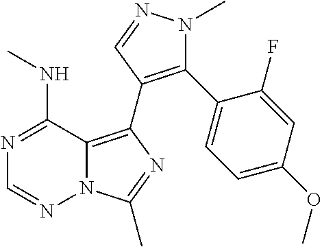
N12C(=C(C3=C(C4=CC=C(OC)C=C4F)N(C)N=C3)N=C1C)C(NC)=NC=N2
